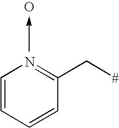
C1=CC=CC(C[#])=N1.O
